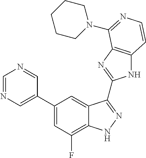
C1=C(C2=CC(F)=C3C(=C2)C(C2=NC4=C(N2)C=CN=C4N2CCCCC2)=NN3)C=NC=N1
